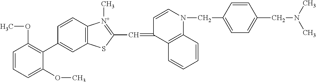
C1=CC=C(OC)C(C2=CC3=C(C=C2)[N+](C)=C(C=C2C4=C(N(CC5=CC=C(CN(C)C)C=C5)C=C2)C=CC=C4)S3)=C1OC
